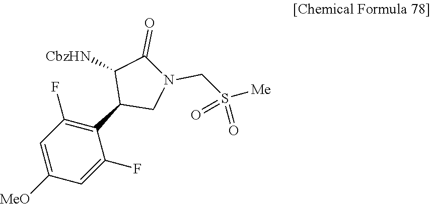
C1(F)=C(C2CN(CS([Me])(=O)=O)C(=O)C2[CbzHN])C(F)=CC([MeO])=C1
